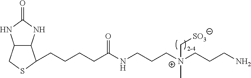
C12C(NC(=O)N1)C(CCCCC(NCCC[N+](CCCN)(C[SO3])C)=O)SC2
